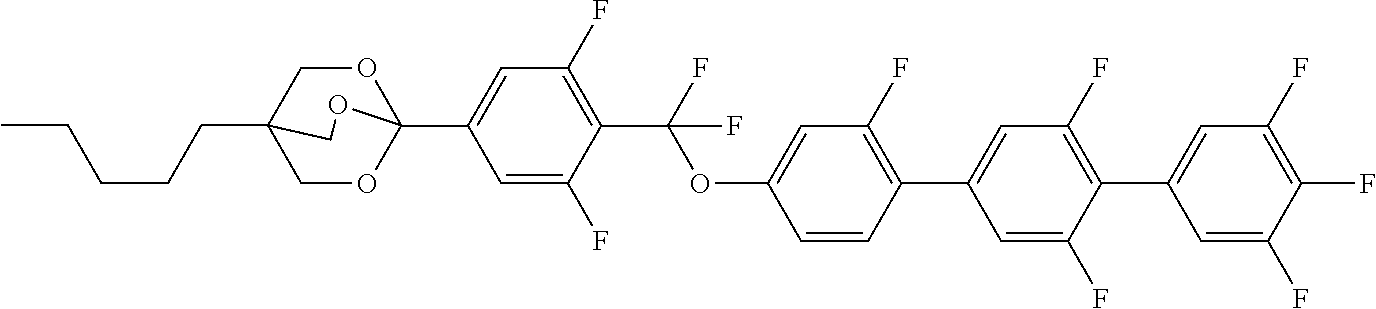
C(CC12COC(C3=CC(F)=C(C(OC4=CC(F)=C(C5=CC(F)=C(C6=CC(F)=C(F)C(F)=C6)C(F)=C5)C=C4)(F)F)C(F)=C3)(OC1)OC2)CCC
